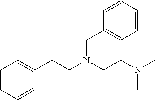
C(C1=CC=CC=C1)CN(CCN(C)C)CC1=CC=CC=C1
